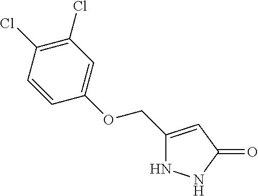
C1(COC2=CC(Cl)=C(Cl)C=C2)=CC(=O)NN1
